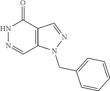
N1N=CC2=C(C1=O)C=NN2CC1=CC=CC=C1
